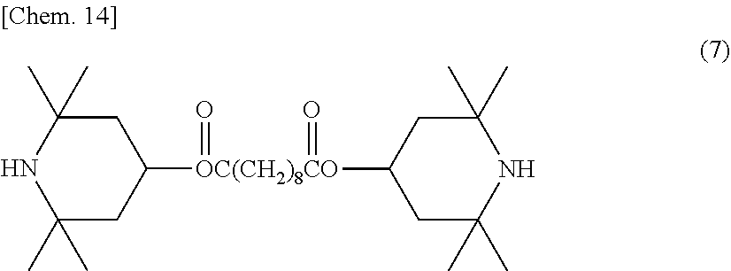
C1(C)(C)NC(C)(C)CC([OC(CH2)8CO](C2CC(C)(C)NC(C)(C)C2)(=O)=O)C1
